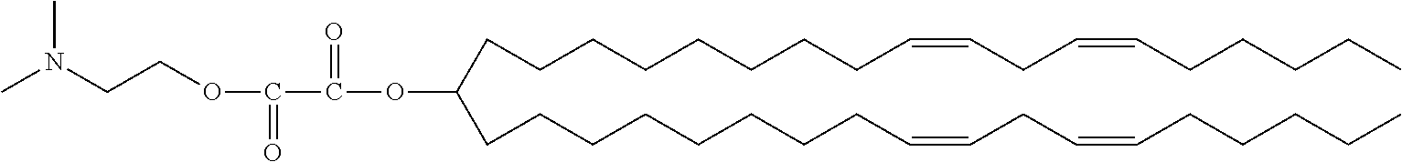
C(CCCCCCC=CCC=CCCCCC)CC(CCCCCCCCC=CCC=CCCCCC)OC(C(=O)OCCN(C)C)=O
